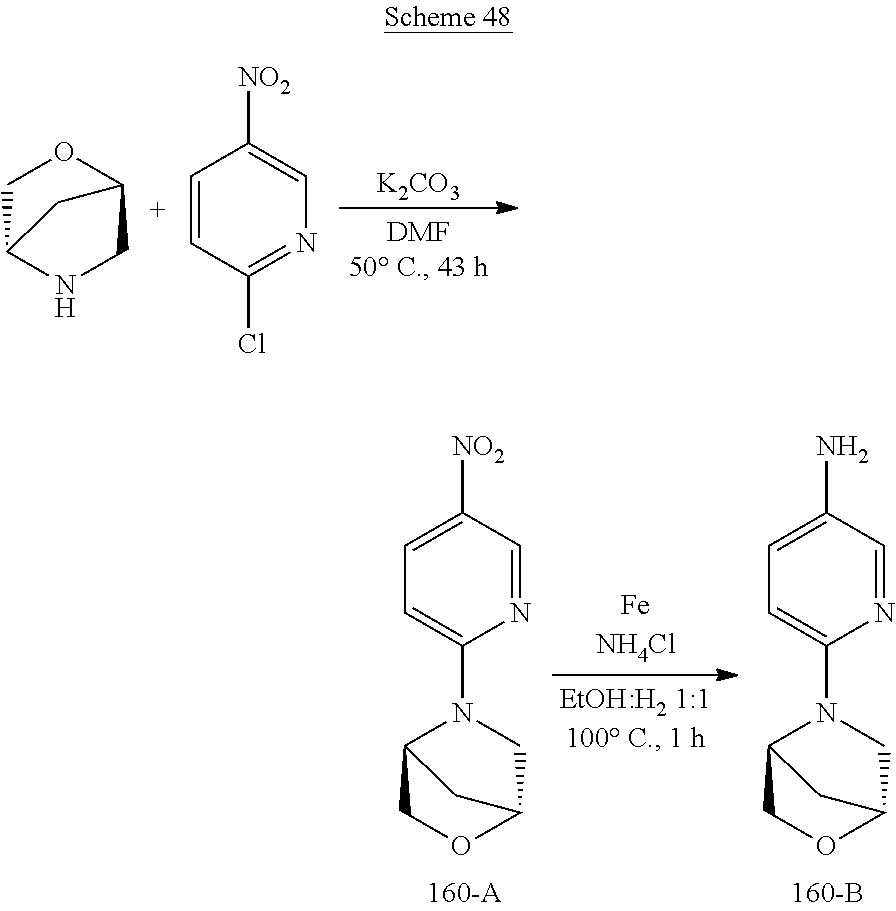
[K2CO3].C1C2NCC(O1)C2.C1=CC(Cl)=NC=C1[NO2].C1=C([NO2])C=NC(N2C3COC(C2)C3)=C1.C1=C(N)C=NC(N2C3COC(C2)C3)=C1
